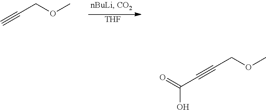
[THF].C#CCOC.C(#CCOC)C(O)=O
